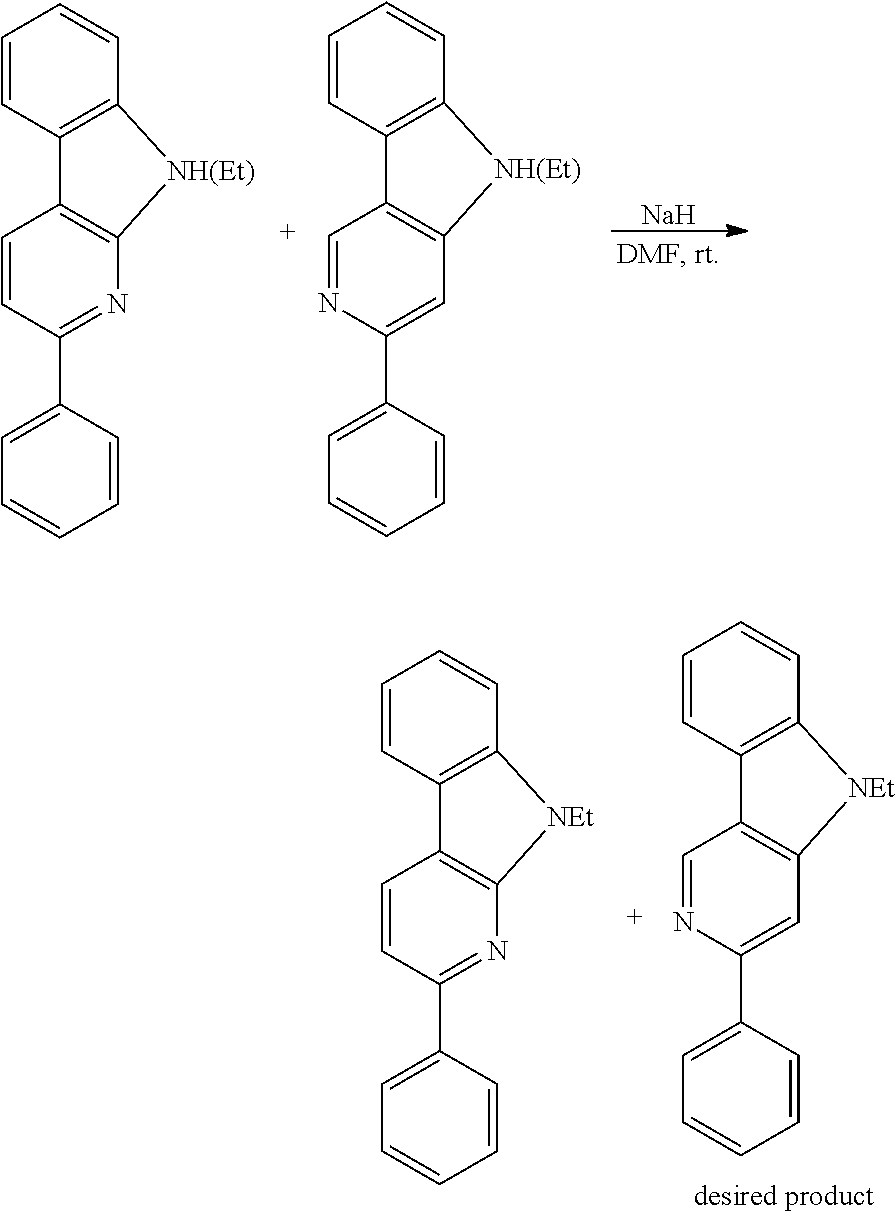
C1=CC2=C(C=C1)[NH(Et)]C1=C2C=CC(C2=CC=CC=C2)=N1.C1=CC2=C(C=C1)[NH(Et)]C1=C2C=NC(C2=CC=CC=C2)=C1.[Na].C1=CC2=C(C=C1)[NEt]C1=C2C=CC(C2=CC=CC=C2)=N1.C1=CC2=C(C=C1)[NEt]C1=C2C=NC(C2=CC=CC=C2)=C1
